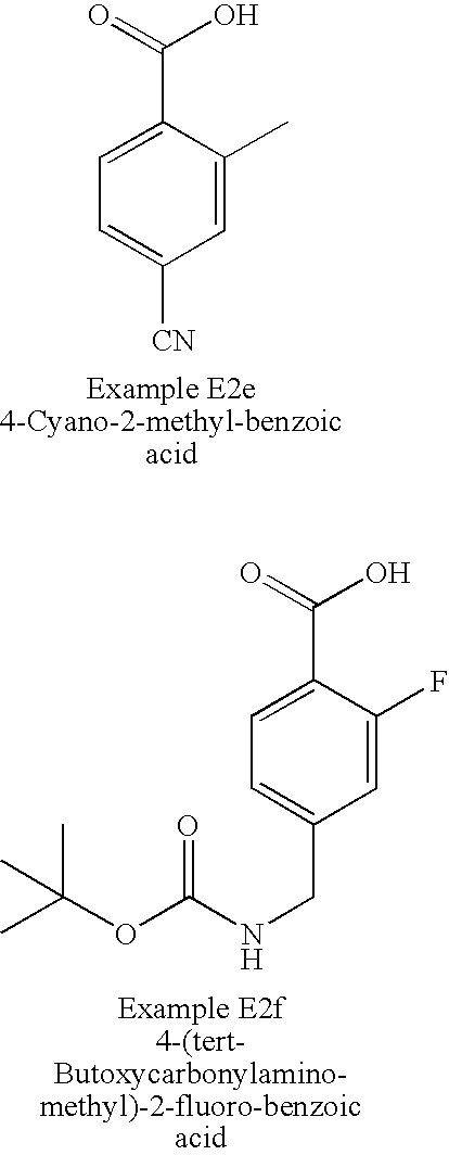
C1(C(=O)O)=CC=C([CN])C=C1C.C1(C(=O)O)=CC=C(CNC(OC(C)(C)C)=O)C=C1F
